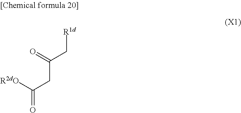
O=C([R2dO])CC(C[R1d])=O
